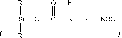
C[Si](OC(N([R][NCO])[H])=O)([R])[R]
